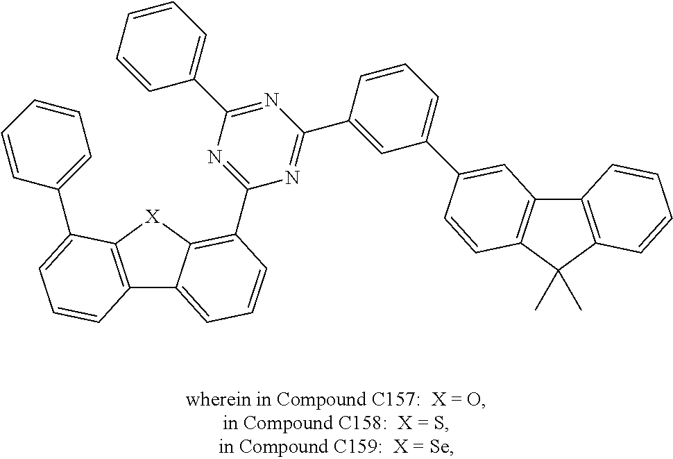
C1=CC=C(C2=CC=CC3=C2[X]C2=C(C4=NC(C5=CC=CC=C5)=NC(C5=CC(C6=CC7=C(C(C)(C)C8=C7C=CC=C8)C=C6)=CC=C5)=N4)C=CC=C32)C=C1
